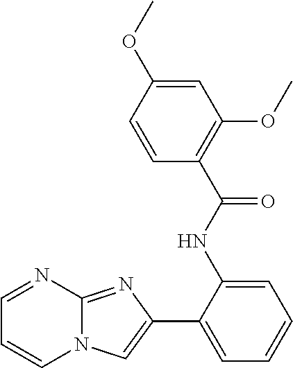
C1(NC(C2=C(OC)C=C(OC)C=C2)=O)=CC=CC=C1C1=CN2C(=N1)N=CC=C2
